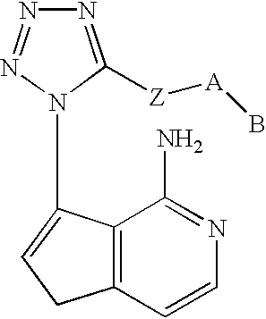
N1=C([Z][A]B)N(C2=CCC3=C2C(N)=NC=C3)N=N1
